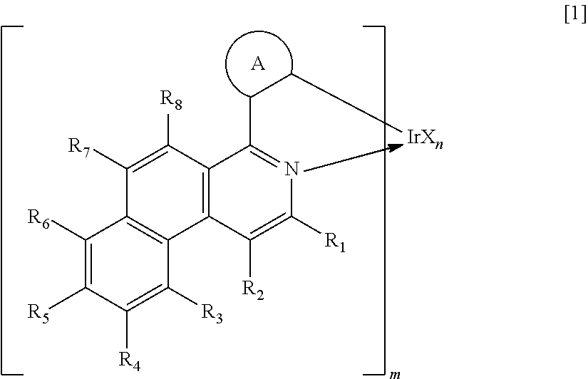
C1([R6])=C([R5])C([R4])=C([R3])C2=C1C([R7])=C([R8])C1=C2C([R2])=C([R1])N=C1CC[IrXn].[A]
